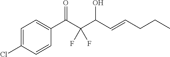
C1=C(Cl)C=CC(C(C(C(O)C=CCCC)(F)F)=O)=C1
